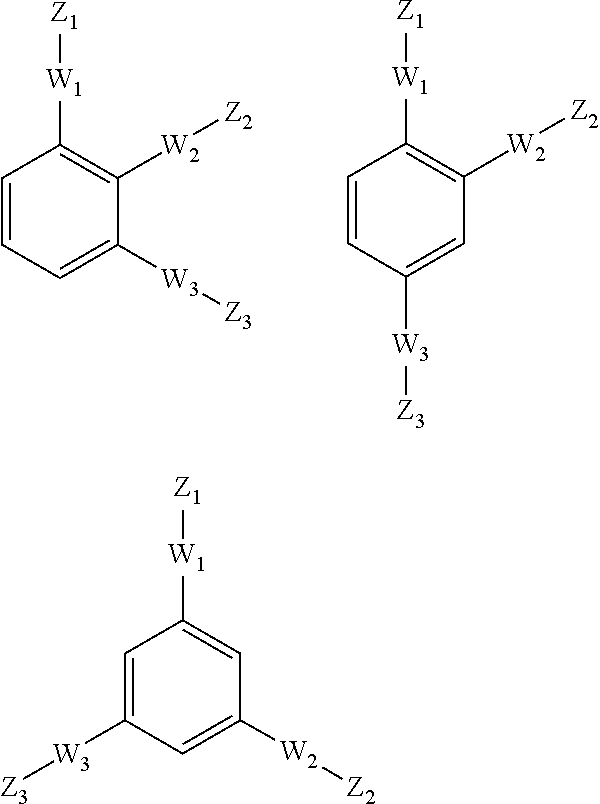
C1=CC=C([W3][Z3])C([W2][Z2])=C1[W1][Z1].C1=CC([W3][Z3])=CC([W2][Z2])=C1[W1][Z1].C1=C([W3][Z3])C=C([W2][Z2])C=C1[W1][Z1]
